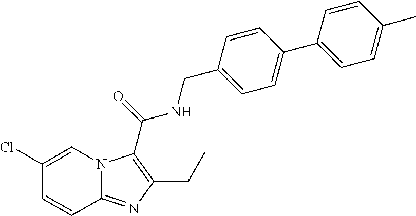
C1(Cl)=CN2C(=NC(CC)=C2C(=O)NCC2=CC=C(C3=CC=C(C)C=C3)C=C2)C=C1
